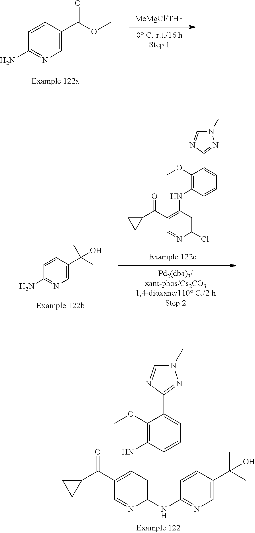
C1(N)=NC=C(C(OC)=O)C=C1.C1=NC(NC2=NC=C(C(O)(C)C)C=C2)=CC(NC2=C(OC)C(C3=NN(C)C=N3)=CC=C2)=C1C(C1CC1)=O.C1(N)=NC=C(C(O)(C)C)C=C1.C1=NC(Cl)=CC(NC2=C(OC)C(C3=NN(C)C=N3)=CC=C2)=C1C(C1CC1)=O
